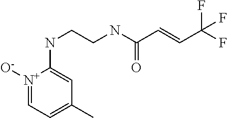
[N+]1([O-])=CC=C(C)C=C1NCCNC(C=CC(F)(F)F)=O
